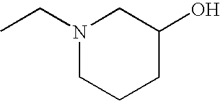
N1(CC)CCCC(O)C1
